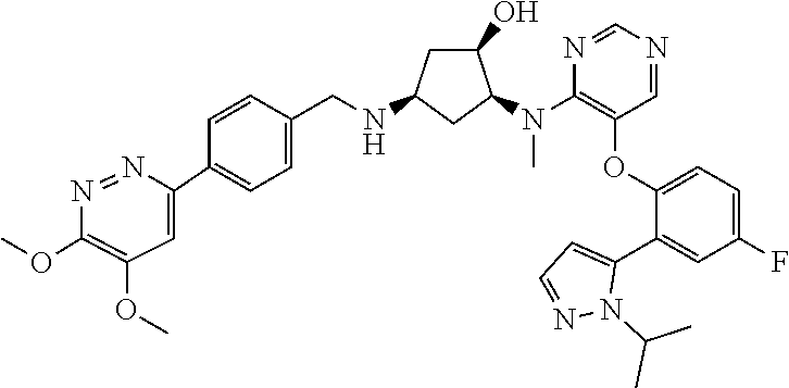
C1(OC)=C(OC)C=C(C2=CC=C(CNC3CC(O)C(N(C4=C(OC5=CC=C(F)C=C5C5=CC=NN5C(C)C)C=NC=N4)C)C3)C=C2)N=N1
